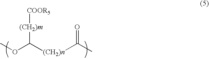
COC([(CH2)m][COOR5])[(CH2)n]C(C)=O
